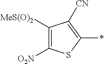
C1([O2N])=C([MeS(O)2])C([CN])=C(*)S1
